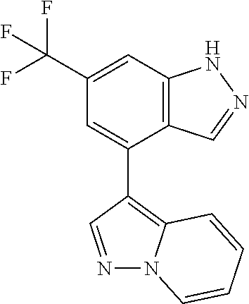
C12=C(C=C(C(F)(F)F)C=C1C1=C3N(N=C1)C=CC=C3)NN=C2
